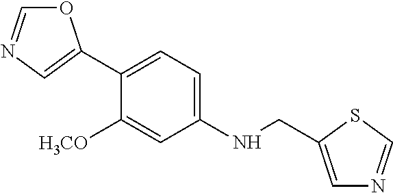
C1(C2=CN=CO2)=CC=C(NCC2=CN=CS2)C=C1[H3CO]
